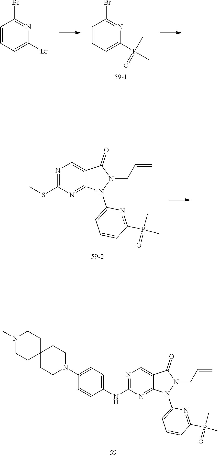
C1=CC=C(P(C)(C)=O)N=C1Br.C1=CC=C(Br)N=C1Br.CSC1=NC=C2C(=N1)N(C1=CC=CC(P(C)(=O)C)=N1)N(CC=C)C2=O.C1(NC2=NC=C3C(=N2)N(C2=CC=CC(P(C)(=O)C)=N2)N(CC=C)C3=O)=CC=C(N2CCC3(CC2)CCN(C)CC3)C=C1
